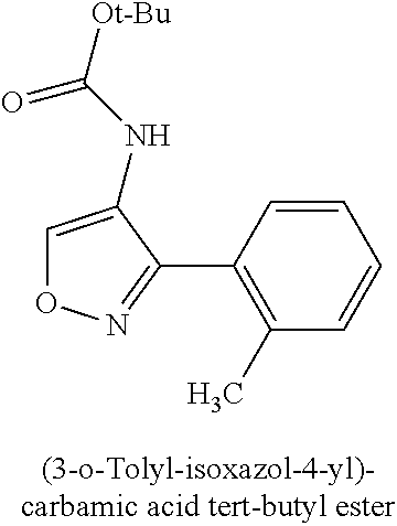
C1(C2=NOC=C2NC([Ot-Bu])=O)=C(C)C=CC=C1
